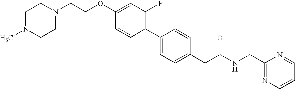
C1=CC(C2=CC=C(CC(NCC3=NC=CC=N3)=O)C=C2)=C(F)C=C1OCCN1CCN(C)CC1
